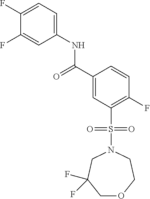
C1(F)=CC=C(NC(C2=CC(S(=O)(=O)N3CC(F)(F)COCC3)=C(F)C=C2)=O)C=C1F
